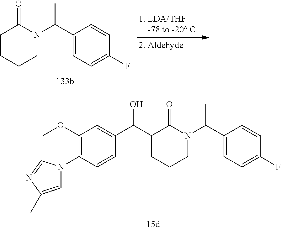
C1CCCN(C(C2=CC=C(F)C=C2)C)C1=O.C1(C(C2=CC(OC)=C(N3C=C(C)N=C3)C=C2)O)CCCN(C(C2=CC=C(F)C=C2)C)C1=O
